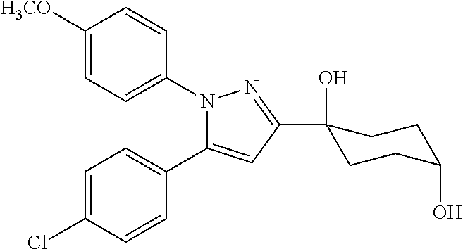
C1=C(Cl)C=CC(C2=CC(C3(O)CCC(O)CC3)=NN2C2=CC=C([H3CO])C=C2)=C1
